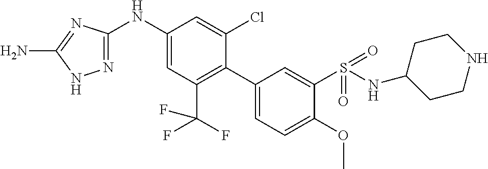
C1(NC2=CC(C(F)(F)F)=C(C3=CC=C(OC)C(S(NC4CCNCC4)(=O)=O)=C3)C(Cl)=C2)=NNC(N)=N1
